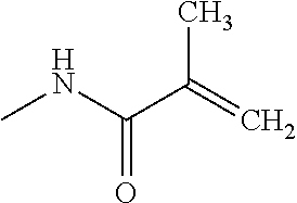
CNC(=O)C(C)=C
